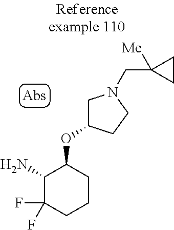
NC1C(F)(F)CCCC1OC1CN(CC2([Me])CC2)CC1
